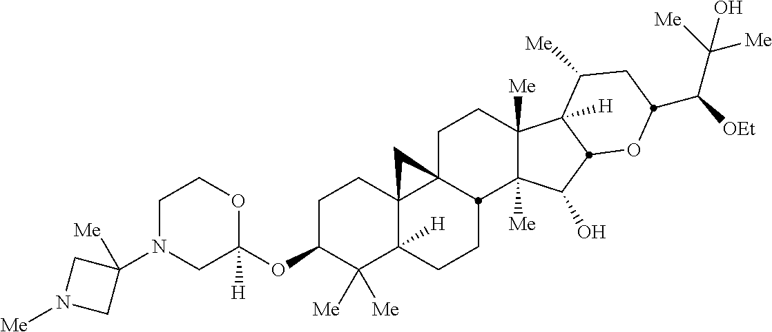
C1N(C2([Me])CN([Me])C2)CC(OC2C([Me])([Me])C3([H])C4(CC2)C2(CCC5([Me])C([Me])(C(O)C6C5([H])C([Me])CC(C([OEt])C([Me])([Me])O)O6)C2CC3)C4)([H])OC1
